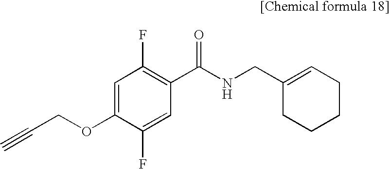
C1=C(OCC#C)C(F)=CC(C(NCC2=CCCCC2)=O)=C1F
